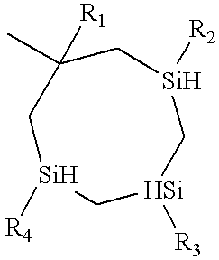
C1C([R1])(C)C[Si]([R4])C[Si]([R3])C[Si]1[R2]
